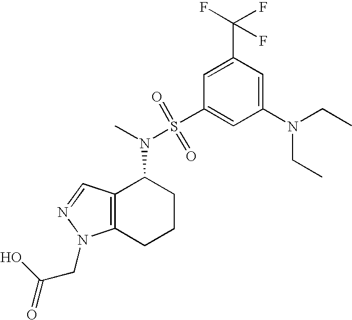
C12=C(C=NN1CC(=O)O)C(N(S(=O)(=O)C1=CC(N(CC)CC)=CC(C(F)(F)F)=C1)C)CCC2
